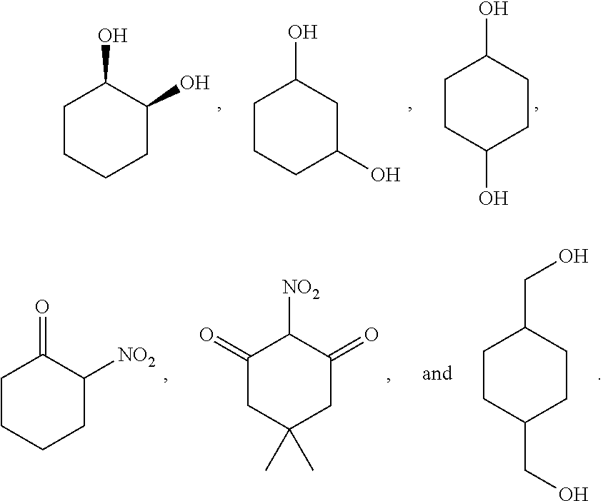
C1CCCC(O)C1O.C1CCC(O)CC1O.C1CC(O)CCC1O.C1CCCC([NO2])C1=O.C1(=O)CC(C)(C)CC(=O)C1[NO2].C1CC(CO)CCC1CO
